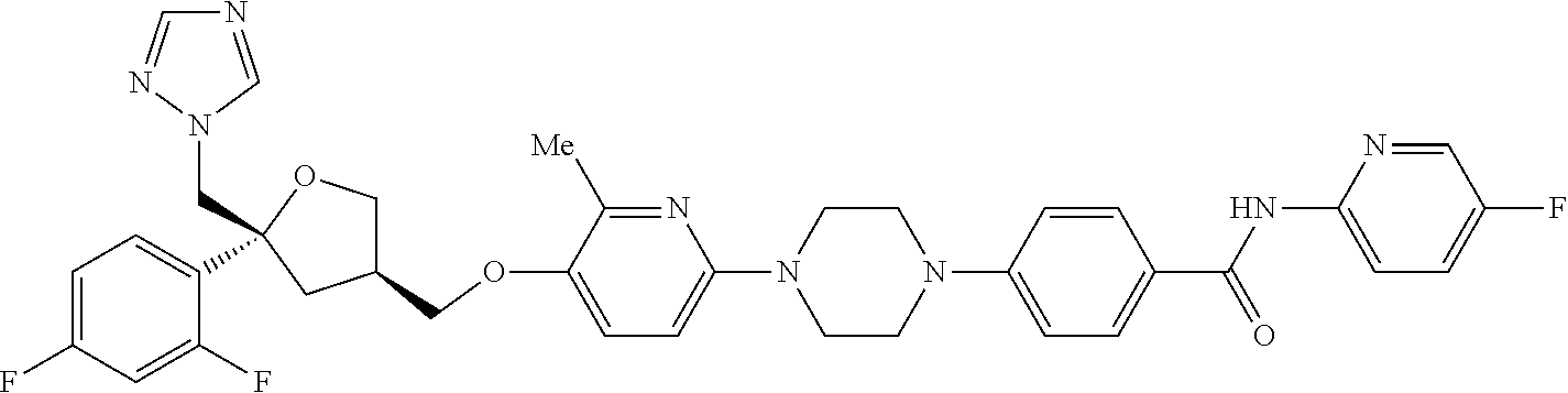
N1=C([Me])C(OCC2COC(CN3C=NC=N3)(C3=CC=C(F)C=C3F)C2)=CC=C1N1CCN(C2=CC=C(C(NC3=CC=C(F)C=N3)=O)C=C2)CC1
